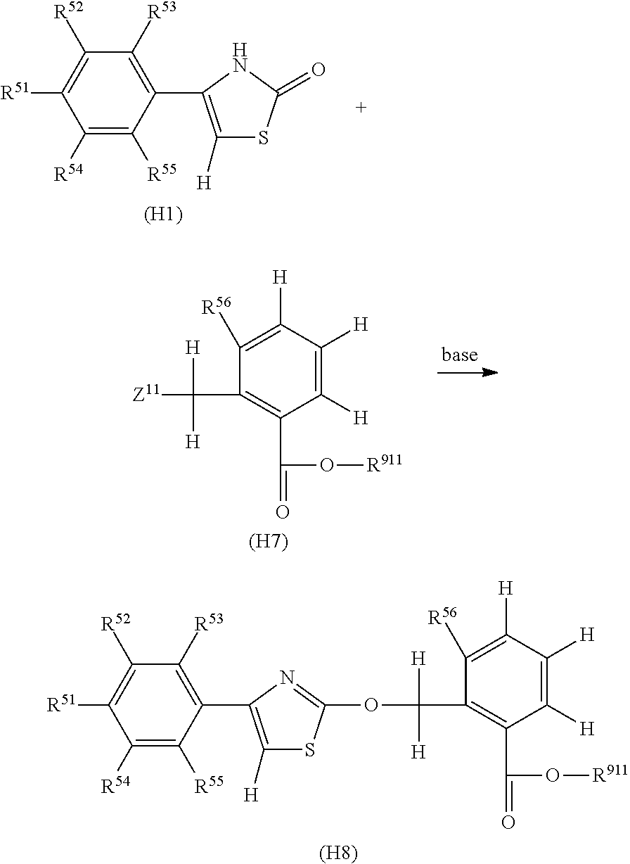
C1([R54])=C([R55])C(C2=C([H])SC(=O)N2)=C([R53])C([R52])=C1[R51].[(H1)].C1([H])=C([H])C([H])=C([R56])C(C([Z11])([H])[H])=C1C(=O)O[R911].[(H7)].C1([R54])=C([R55])C(C2=C([H])SC(OC(C3=C(C(=O)O[R911])C([H])=C([H])C([H])=C3[R56])([H])[H])=N2)=C([R53])C([R52])=C1[R51].[(H8)]
